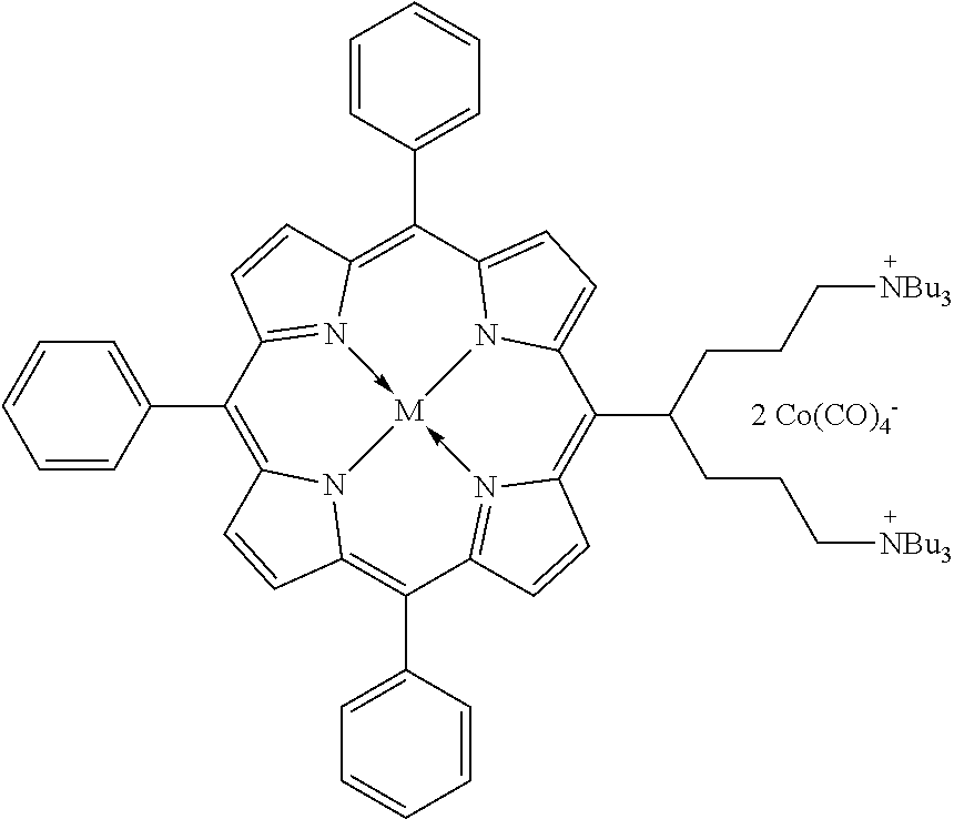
C1(C2=CC=CC=C2)=C2N3C(=C(C4=CC=CC=C4)C4=N5->[M]36-N3=C1C=CC3=C(C1=CC=CC=C1)C1=CC=C(N16)C(C(CCC[NBu3])CCC[NBu3])=C5C=C4)C=C2
